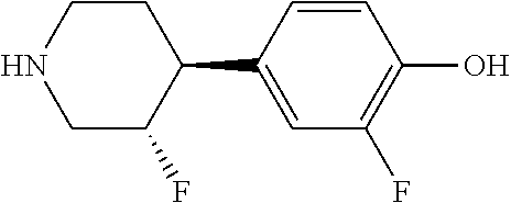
C1=CC(C2CCNCC2F)=CC(F)=C1O
